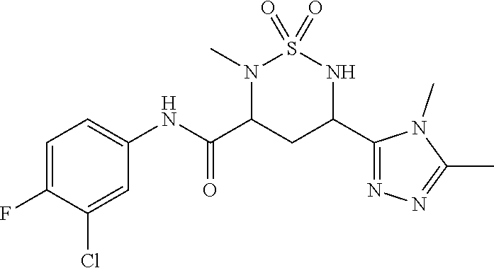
C1=C(F)C(Cl)=CC(NC(C2CC(C3=NN=C(C)N3C)NS(=O)(=O)N2C)=O)=C1
